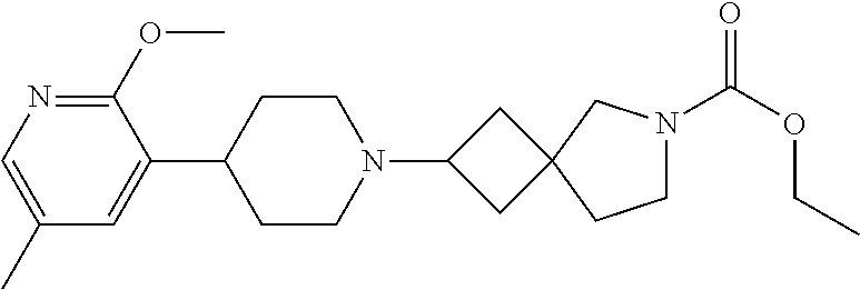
C1(C2CCN(C3CC4(C3)CCN(C(OCC)=O)C4)CC2)=CC(C)=CN=C1OC
